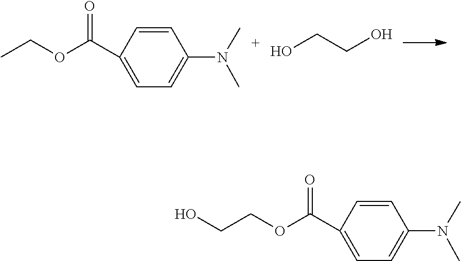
C1(C(OCC)=O)=CC=C(N(C)C)C=C1.OCCO.C1(C(OCCO)=O)=CC=C(N(C)C)C=C1
